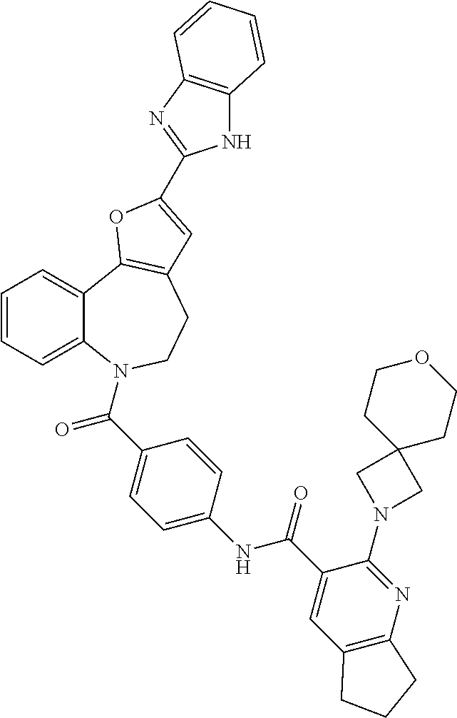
C1=CC=C2C(=C1)C1=C(CCN2C(=O)C2=CC=C(NC(=O)C3=CC4=C(N=C3N3CC5(C3)CCOCC5)CCC4)C=C2)C=C(C2=NC3=C(N2)C=CC=C3)O1
